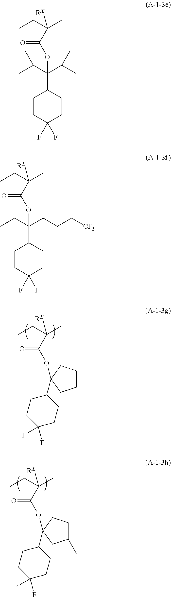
C1(C(OC(C(C)(CC)[RX])=O)(C(C)C)C(C)C)CCC(F)(F)CC1.C1(C(OC(C(C)(CC)[RX])=O)(CCC[CF3])CC)CCC(F)(F)CC1.O(C(C(C)(CC)[RX])=O)C1(C2CCC(F)(F)CC2)CCCC1.O(C(C(C)(CC)[RX])=O)C1(C2CCC(F)(F)CC2)CCC(C)(C)C1
